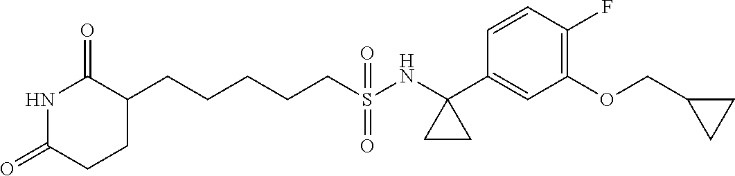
N1C(=O)CCC(CCCCCS(NC2(C3=CC(OCC4CC4)=C(F)C=C3)CC2)(=O)=O)C1=O
